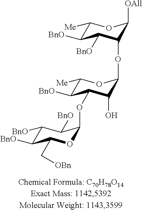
C1([BnO])C([BnO])C(C[OBn])OC(OC2C([BnO])C([Me])OC(OC3C([BnO])C([BnO])C([Me])OC3[OAll])C2O)C1[BnO]
